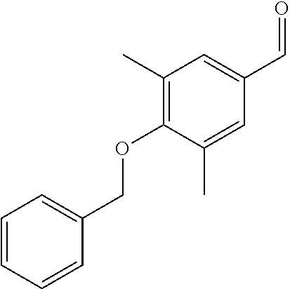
C1=CC=CC(COC2=C(C)C=C(C=O)C=C2C)=C1
